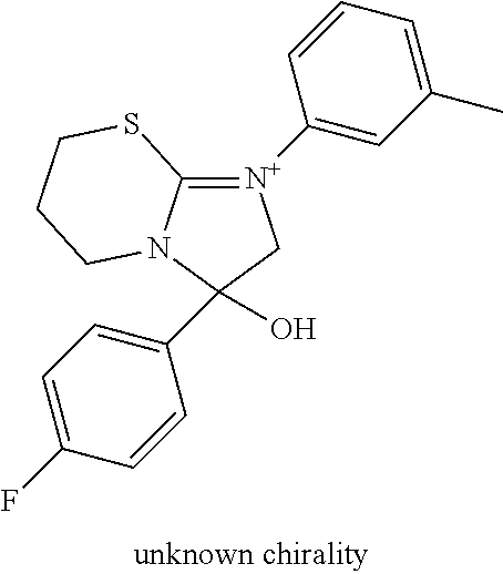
C12=[N+](C3=CC(C)=CC=C3)CC(O)(C3=CC=C(F)C=C3)N1CCCS2
